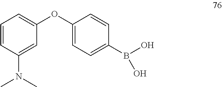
C1(OC2=CC=C(B(O)O)C=C2)=CC=CC(N(C)C)=C1
